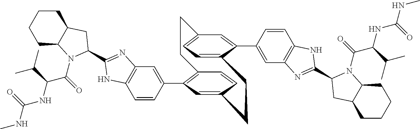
C1=CC(C2=C3C=CC(=C2)CCC2=CC=C(C=C2C2=CC4=C(C=C2)NC(C2N(C(C(NC(NC)=O)C(C)C)=O)C5CCCCC5C2)=N4)CC3)=CC2=C1NC(C1N(C(=O)C(NC(NC)=O)C(C)C)C3CCCCC3C1)=N2
